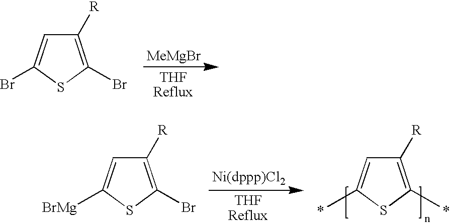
C1([R])=C(Br)SC(Br)=C1.[MeMgBr].C1([R])=C(C)SC(C)=C1.C1([R])=C(Br)SC([BrMg])=C1
